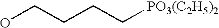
C(CCC[PO3(C2H5)2])O
